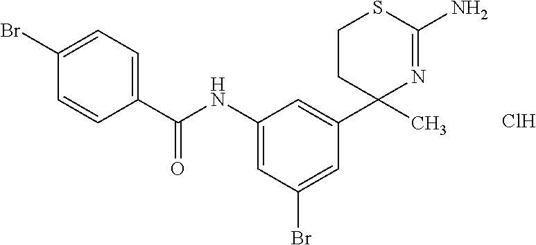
C1(C(NC2=CC(Br)=CC(C3(C)N=C(N)SCC3)=C2)=O)=CC=C(Br)C=C1.Cl
